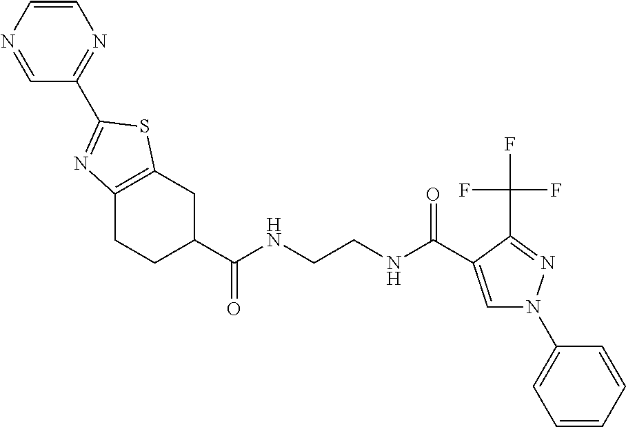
C1=CN=CC(C2=NC3=C(CC(C(NCCNC(=O)C4=CN(C5=CC=CC=C5)N=C4C(F)(F)F)=O)CC3)S2)=N1
